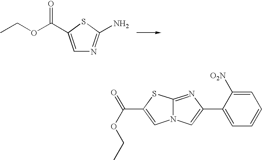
CCOC(C1=CN=C(N)S1)=O.C1=C([O2N])C(C2=CN3C(=N2)SC(C(=O)OCC)=C3)=CC=C1
